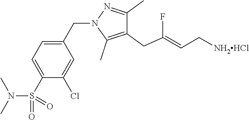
C1(CN2C(C)=C(CC(F)=CC[NH2HCl])C(C)=N2)=CC=C(S(N(C)C)(=O)=O)C(Cl)=C1
